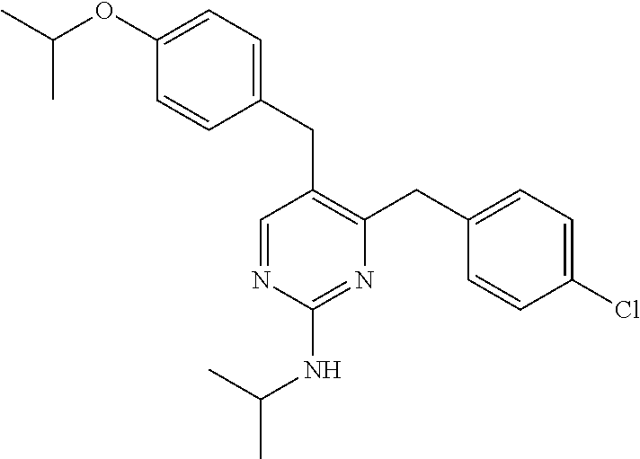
C1(CC2=C(CC3=CC=C(Cl)C=C3)N=C(NC(C)C)N=C2)=CC=C(OC(C)C)C=C1
